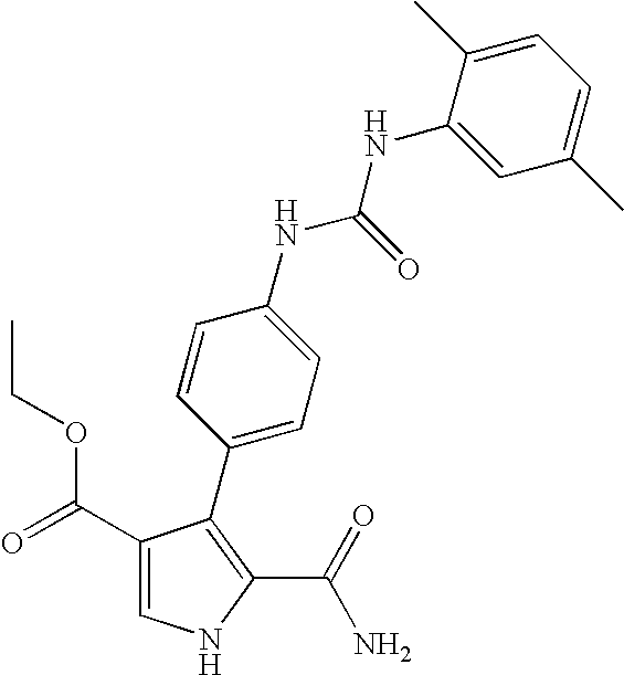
C1(C(=O)OCC)=CNC(C(=O)N)=C1C1=CC=C(NC(NC2=CC(C)=CC=C2C)=O)C=C1
